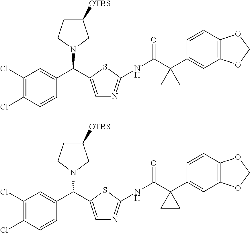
C1(Cl)=C(Cl)C=CC(C(C2=CN=C(NC(C3(C4=CC5=C(C=C4)OCO5)CC3)=O)S2)N2CC([OTBS])CC2)=C1.C1(Cl)=C(Cl)C=CC(C(C2=CN=C(NC(C3(C4=CC5=C(C=C4)OCO5)CC3)=O)S2)N2CC([OTBS])CC2)=C1
